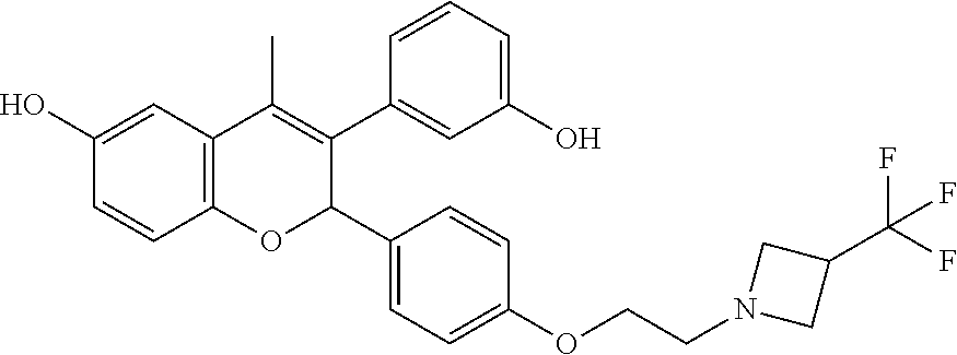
C12=C(C=C(O)C=C1)C(C)=C(C1=CC(O)=CC=C1)C(C1=CC=C(OCCN3CC(C(F)(F)F)C3)C=C1)O2
